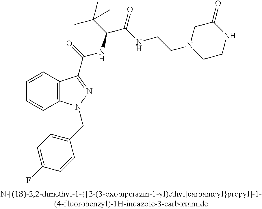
C1=CC2=C(C=C1)N(CC1=CC=C(F)C=C1)N=C2C(=O)NC(C(C)(C)C)C(=O)NCCN1CCNC(=O)C1
